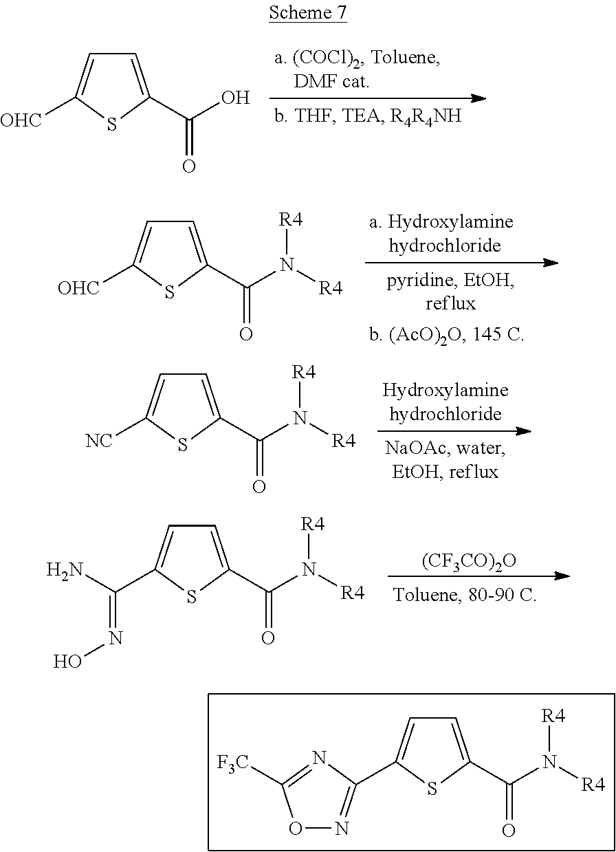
C1=C(C(N([R4])[R4])=O)SC(C2=NOC([F3C])=N2)=C1.C1=C(C(O)=O)SC([OHC])=C1.C1=C(C(N([R4])[R4])=O)SC([OHC])=C1.C1=C(C(N([R4])[R4])=O)SC([NC])=C1.[(CF3CO)2O].C1=C(C(N([R4])[R4])=O)SC(C(N)=NO)=C1
